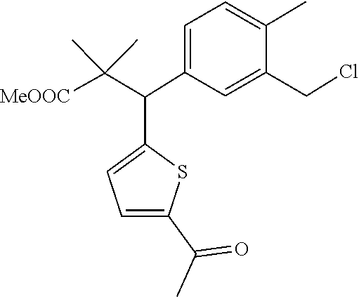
ClCC1=CC(C(C2=CC=C(C(C)=O)S2)C([MeOOC])(C)C)=CC=C1C
